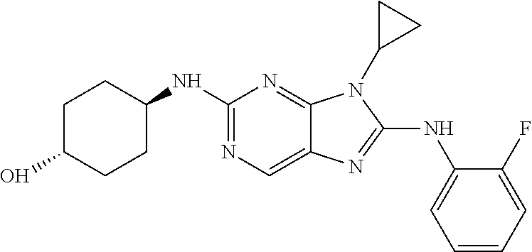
C1(NC2=CC=CC=C2F)=NC2=CN=C(NC3CCC(O)CC3)N=C2N1C1CC1
